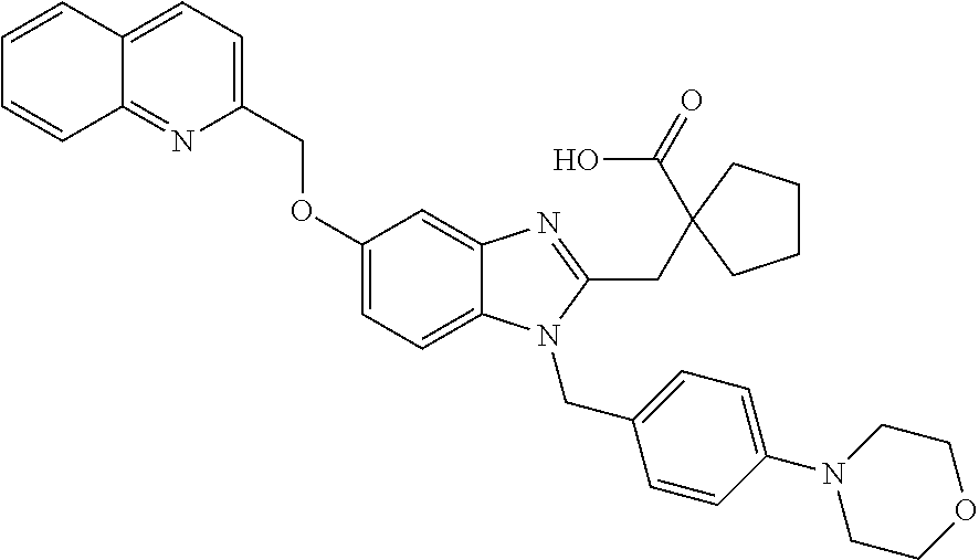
C1(COC2=CC=C3C(=C2)N=C(CC2(C(=O)O)CCCC2)N3CC2=CC=C(N3CCOCC3)C=C2)=CC=C2C(=N1)C=CC=C2
